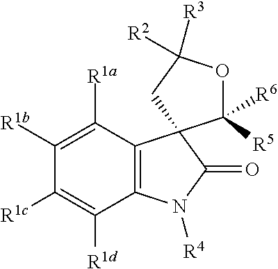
C1([R1b])=C([R1a])C2=C(C([R1d])=C1[R1c])N([R4])C(=O)C21C([R5])([R6])OC([R3])([R2])C1
